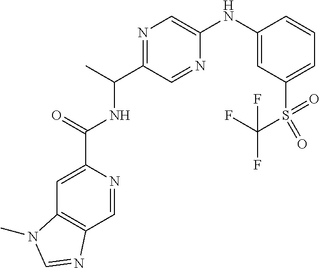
N(C(=O)C1=CC2=C(C=N1)N=CN2C)C(C1=NC=C(NC2=CC(S(C(F)(F)F)(=O)=O)=CC=C2)N=C1)C
